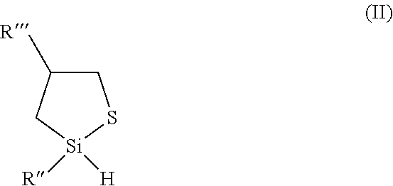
C1C([R])C[Si]([H])([R])S1
